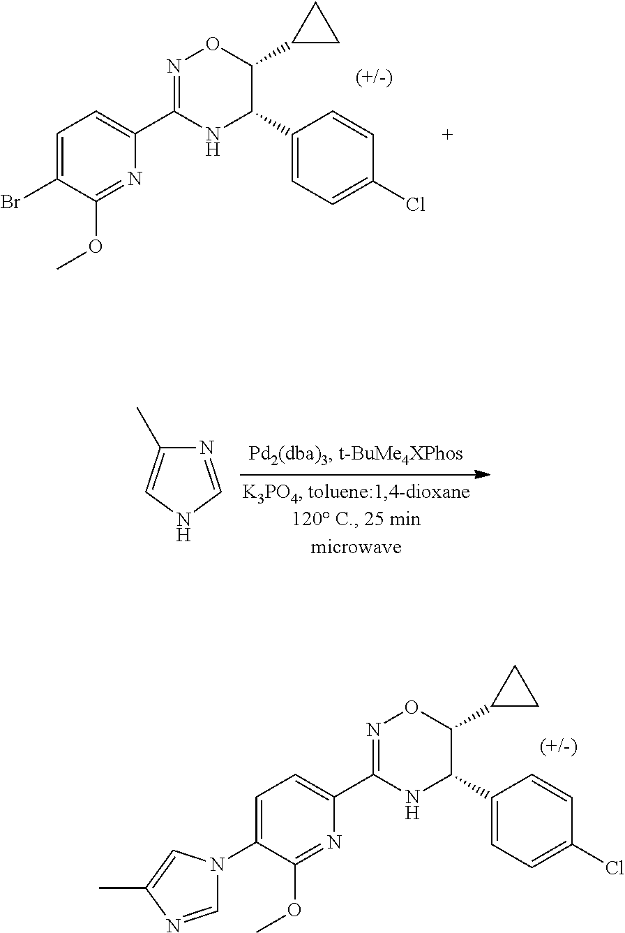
N1=CNC=C1C.N1=C(OC)C(N2C=NC(C)=C2)=CC=C1C1=NOC(C2CC2)C(C2=CC=C(Cl)C=C2)N1.N1=C(OC)C(Br)=CC=C1C1=NOC(C2CC2)C(C2=CC=C(Cl)C=C2)N1
